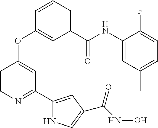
C1=CN=C(C2=CC(C(NO)=O)=CN2)C=C1OC1=CC(C(NC2=CC(C)=CC=C2F)=O)=CC=C1
